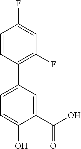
C1(C(O)=O)=CC(C2=C(F)C=C(F)C=C2)=CC=C1O
